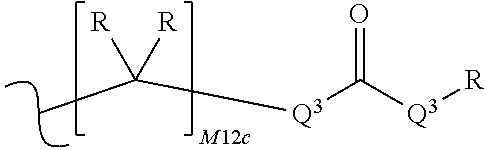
[Q3](C([Q3][R])=O)C([R])([R])C
